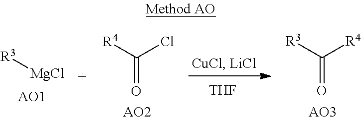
[THF].O=C([R3])[R4].O=C([R4])Cl.[MgCl][R3]
